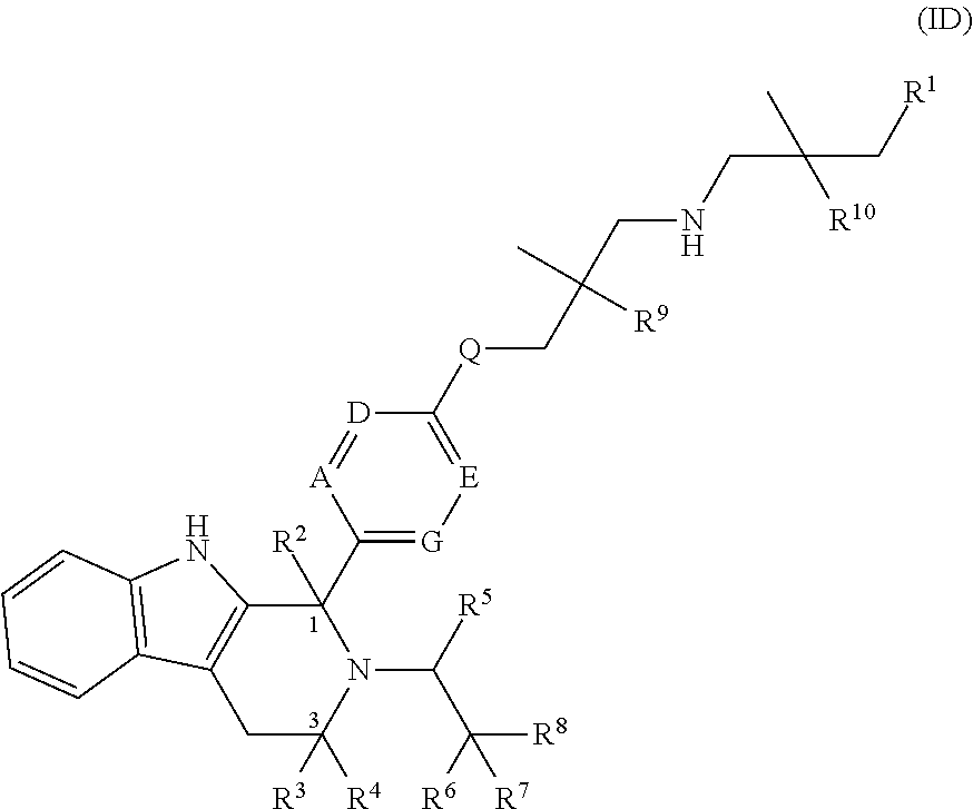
C12=C(C(C3=[G][E]=C([Q]CC(CNCC(C[R1])(C)[R10])(C)[R9])[D]=[A]3)([R2])N(C([R5])C([R6])([R8])[R7])C([R4])([R3])C1)NC1=C2C=CC=C1
